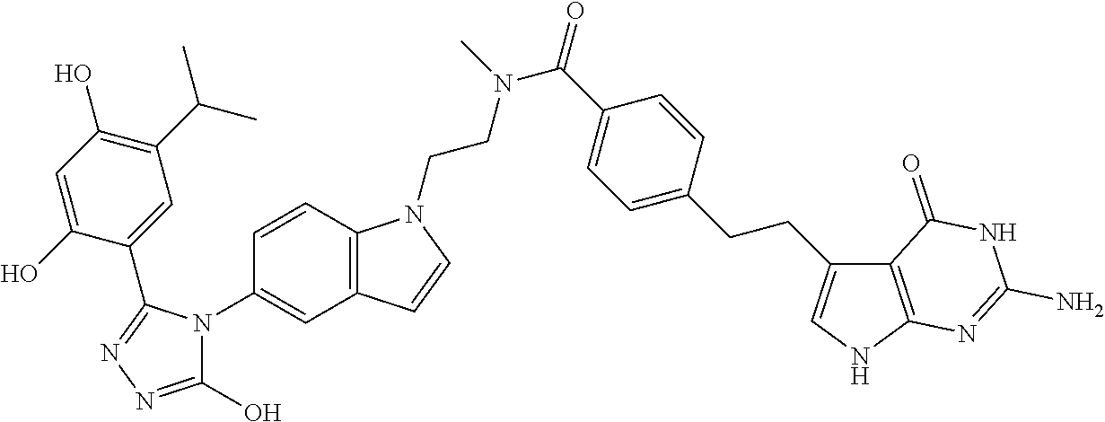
C1=C(O)C(C2=NN=C(O)N2C2=CC3=C(C=C2)N(CCN(C(C2=CC=C(CCC4=CNC5=C4C(=O)NC(N)=N5)C=C2)=O)C)C=C3)=CC(C(C)C)=C1O
